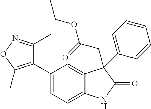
C1=C(C2=C(C)ON=C2C)C=C2C(=C1)NC(=O)C2(CC(=O)OCC)C1=CC=CC=C1
